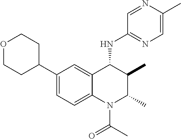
C1(C2CCOCC2)=CC=C2C(=C1)C(NC1=NC=C(C)N=C1)C(C)C(C)N2C(C)=O
